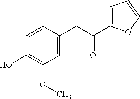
C1=C(CC(C2=CC=CO2)=O)C=CC(O)=C1OC
